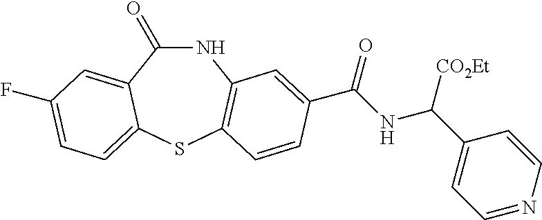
N1C(=O)C2=CC(F)=CC=C2SC2=C1C=C(C(NC(C1=CC=NC=C1)[CO2Et])=O)C=C2
